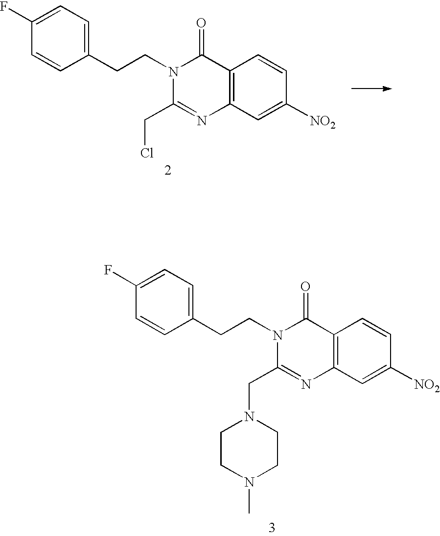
C1(CCN2C(CCl)=NC3=C(C2=O)C=CC([NO2])=C3)=CC=C(F)C=C1.C1(CCN2C(CN3CCN(C)CC3)=NC3=C(C2=O)C=CC([NO2])=C3)=CC=C(F)C=C1
